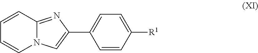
[R1]C1=CC=C(C2=CN3C(=N2)C=CC=C3)C=C1
